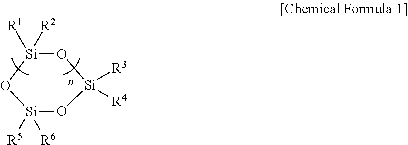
[Si]1([R5])([R6])O[Si]([R3])([R4])O[Si]([R1])([R2])O1
